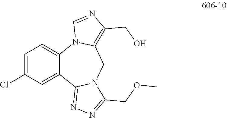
C1=C(Cl)C=C2C(=C1)N1C(=C(CO)N=C1)CN1C2=NN=C1COC
